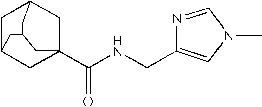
C1C2CC3(C(NCC4=CN(C)C=N4)=O)CC1CC(C3)C2
